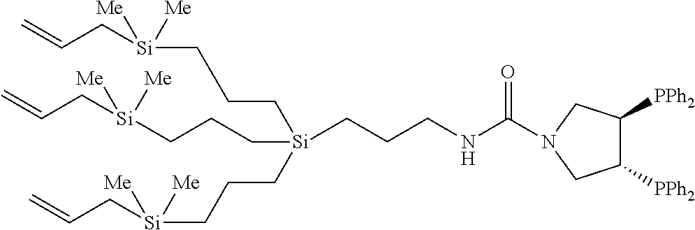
C(C[Si](CCC[Si]([Me])(CC=C)[Me])(CCCNC(=O)N1CC([PPh2])C([PPh2])C1)CCC[Si]([Me])(CC=C)[Me])C[Si]([Me])(CC=C)[Me]
